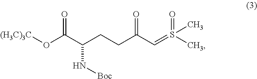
O(C(C(CCC(C=S(C)(=O)C)=O)N[Boc])=O)[(H3C)3C]
